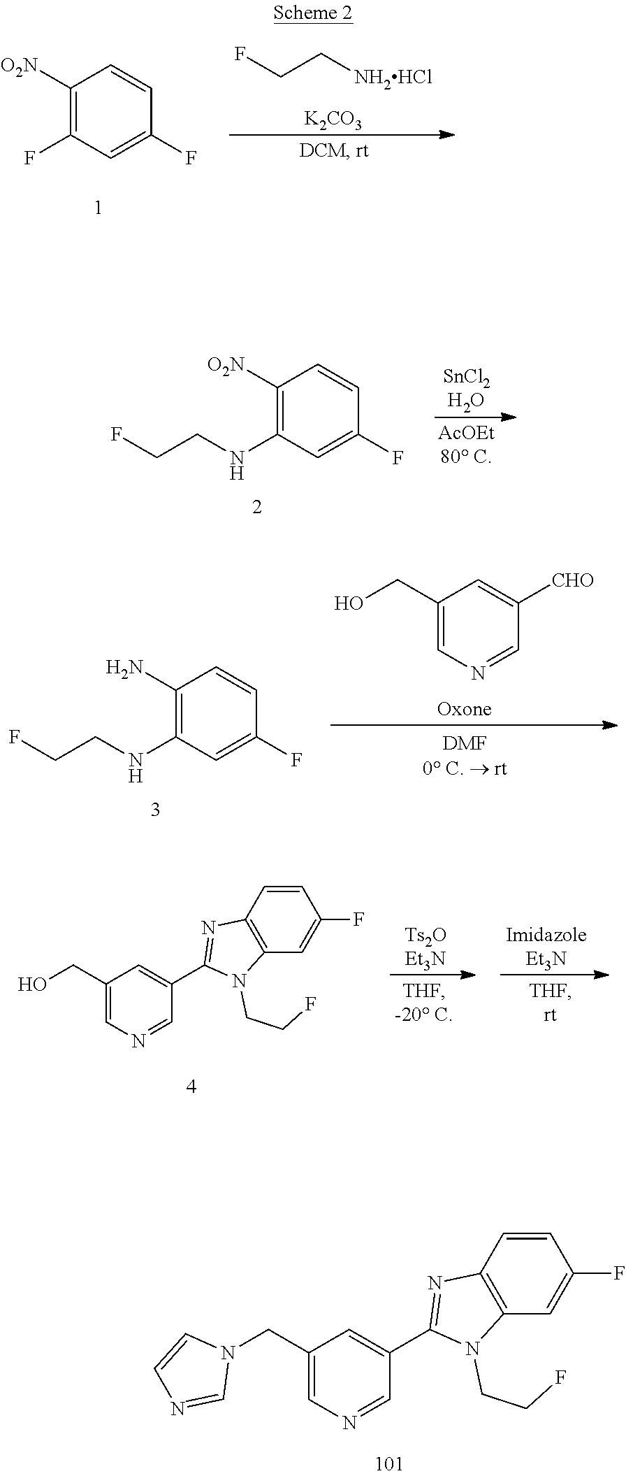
C1([O2N])=C(F)C=C(F)C=C1.FCC[NH2HCl].[K2CO3].C1([O2N])=C(NCCF)C=C(F)C=C1.C1(CO)=CN=CC([CHO])=C1.C1(N)=C(NCCF)C=C(F)C=C1.C1=CC2=C(C=C1F)N(CCF)C(C1=CC(CO)=CN=C1)=N2.C1=CC2=C(C=C1F)N(CCF)C(C1=CC(CN3C=CN=C3)=CN=C1)=N2
